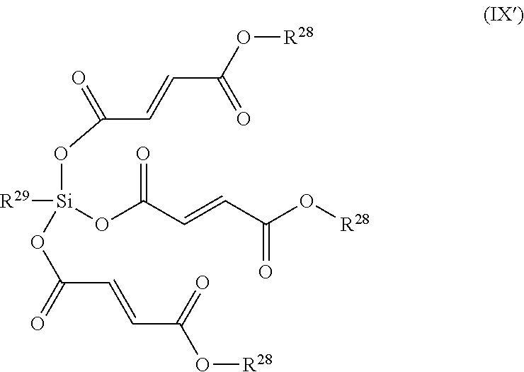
[R29][Si](OC(C=CC(O[R28])=O)=O)(OC(C=CC(O[R28])=O)=O)OC(C=CC(O[R28])=O)=O
